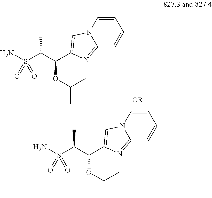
C1=CC2=NC(C(C(S(N)(=O)=O)C)OC(C)C)=CN2C=C1.C1=CC2=NC(C(C(S(N)(=O)=O)C)OC(C)C)=CN2C=C1
